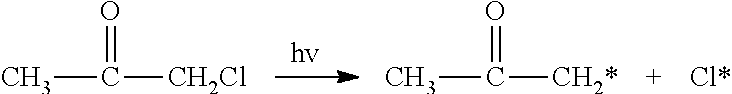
CC([CH2Cl])=O.CC([CH2*])=O
